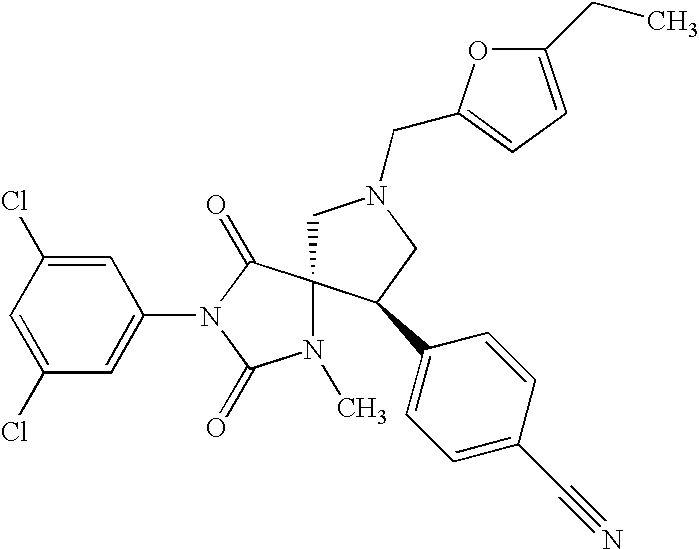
C1(Cl)=CC(Cl)=CC(N2C(=O)N(C)C3(C2=O)CN(CC2=CC=C(CC)O2)CC3C2=CC=C(C#N)C=C2)=C1
